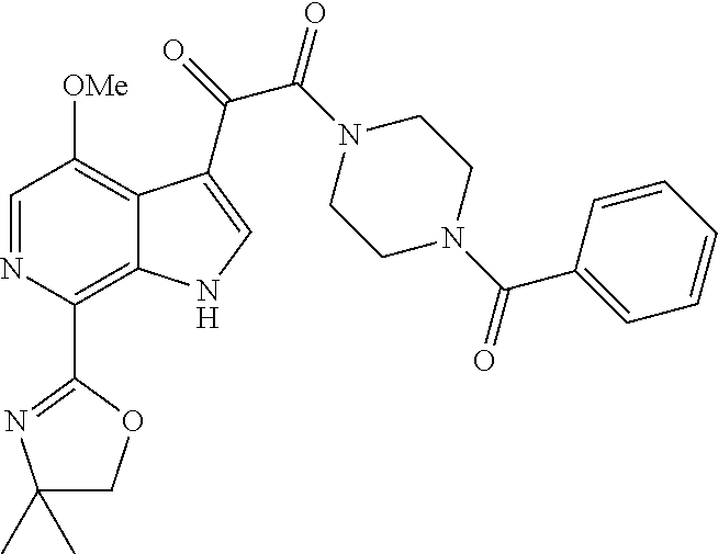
C1(C2=C3C(=C([OMe])C=N2)C(C(=O)C(N2CCN(C(C4=CC=CC=C4)=O)CC2)=O)=CN3)=NC(C)(C)CO1
